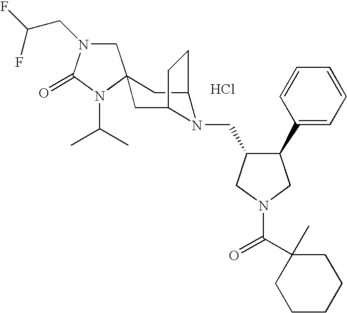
Cl.C1N(CC(F)F)C(=O)N(C(C)C)C12CC1N(CC3C(C4=CC=CC=C4)CN(C(=O)C4(C)CCCCC4)C3)C(C2)CC1
